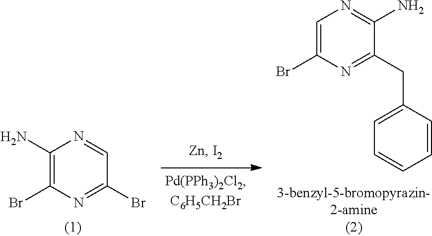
C1(N)=C(Br)N=C(Br)C=N1.C1=C(Br)N=C(CC2=CC=CC=C2)C(N)=N1
